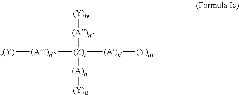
[v(Y)][(A)n][(Z)i]([(A)n][(Y)iii])([(A)n][(Y)iv])[(A)n][(Y)ii]
